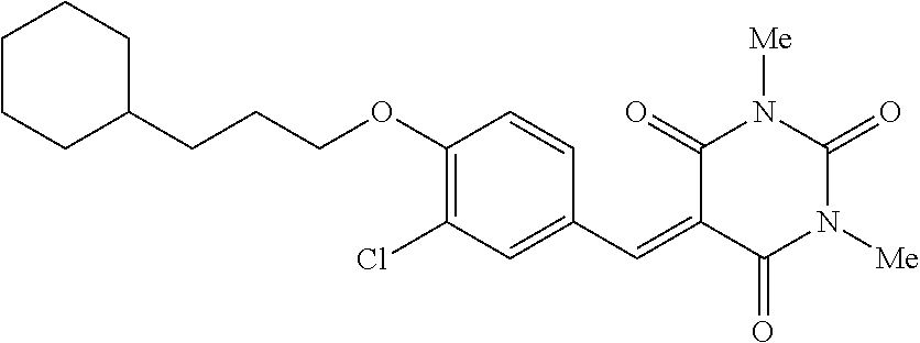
C1(CCCOC2=C(Cl)C=C(C=C3C(=O)N([Me])C(=O)N([Me])C3=O)C=C2)CCCCC1
